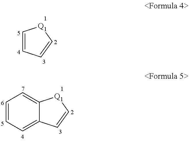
C1=CC=C2C(=C1)[Q1]C=C2.C1=C[Q1]C=C1
